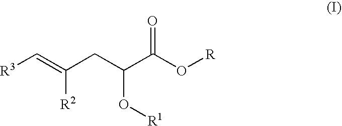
[R3]C=C(CC(C(O[R])=O)O[R1])[R2]
